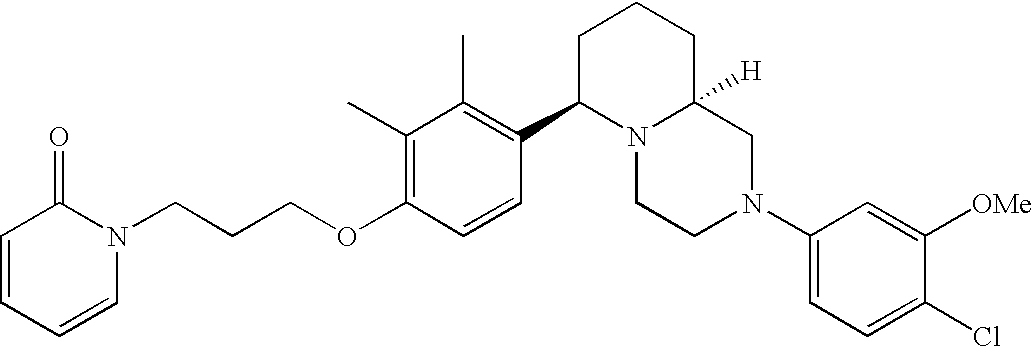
C1(C)=C(OCCCN2C(=O)C=CC=C2)C=CC(C2N3C([H])(CCC2)CN(C2=CC=C(Cl)C([OMe])=C2)CC3)=C1C
